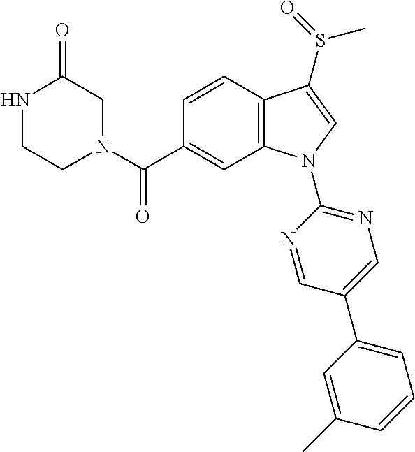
N1CCN(C(C2=CC3=C(C=C2)C(S(=O)C)=CN3C2=NC=C(C3=CC=CC(C)=C3)C=N2)=O)CC1=O
